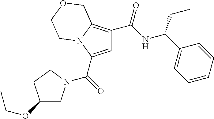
C1=C(C(=O)N2CC(OCC)CC2)N2C(=C1C(NC(C1=CC=CC=C1)CC)=O)COCC2
